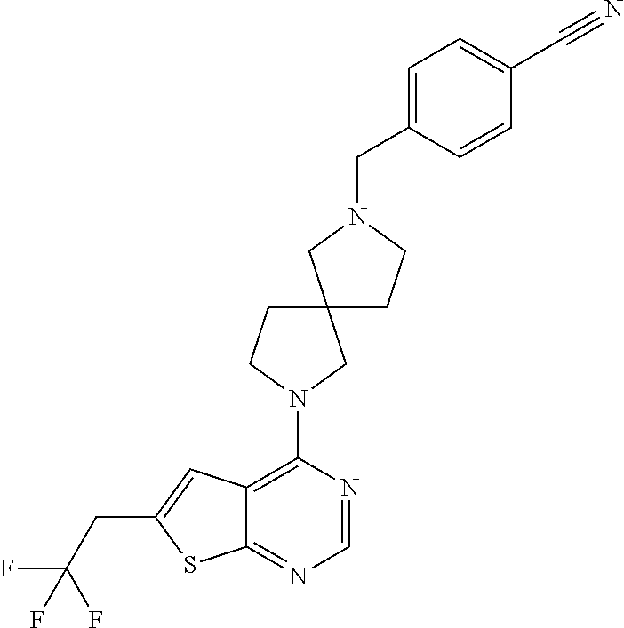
C12=C(N3CCC4(C3)CCN(CC3=CC=C(C#N)C=C3)C4)N=CN=C1SC(CC(F)(F)F)=C2
